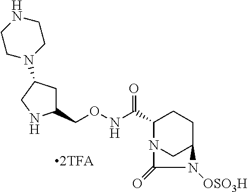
C1(CONC(C2N3CC(CC2)N([OSO3H])C3=O)=O)CC(N2CCNCC2)CN1
